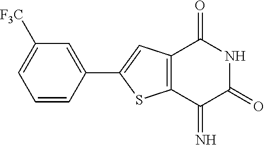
C1([F3C])=CC=CC(C2=CC3=C(S2)C(=N)C(=O)NC3=O)=C1
